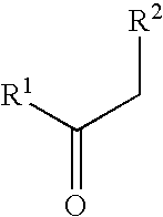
C(=O)([R1])C[R2]
